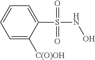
C1=C([C(O)OH])C(S(NO)(=O)=O)=CC=C1
